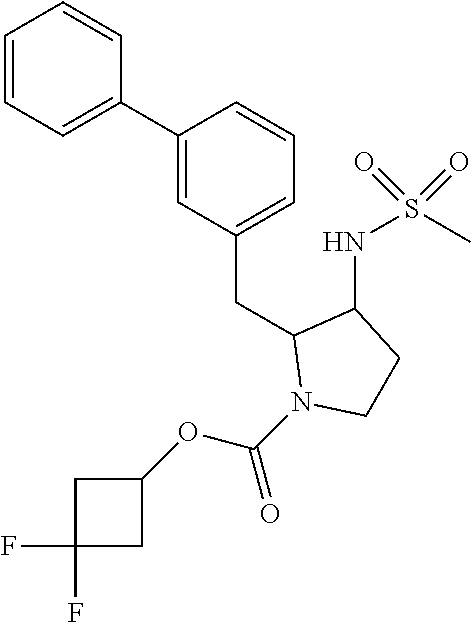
C1(C2=CC=CC=C2)=CC(CC2N(C(OC3CC(F)(F)C3)=O)CCC2NS(C)(=O)=O)=CC=C1
